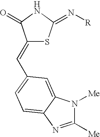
C1(=CC2=CC=C3C(=C2)N([Me])C([Me])=N3)SC(=N[R])NC1=O
